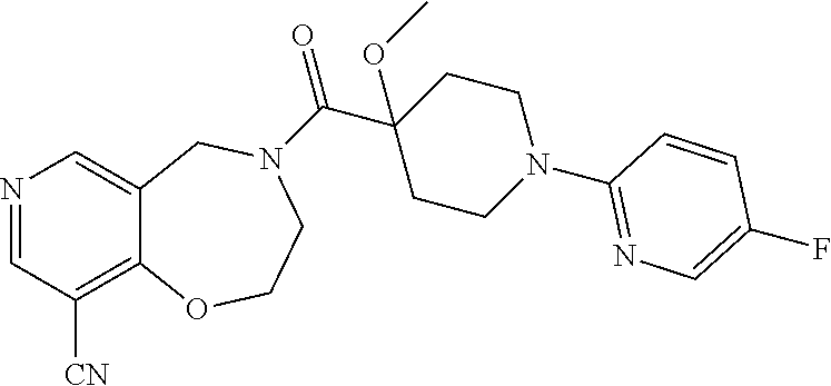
N1=CC([CN])=C2C(=C1)CN(C(C1(OC)CCN(C3=NC=C(F)C=C3)CC1)=O)CCO2
